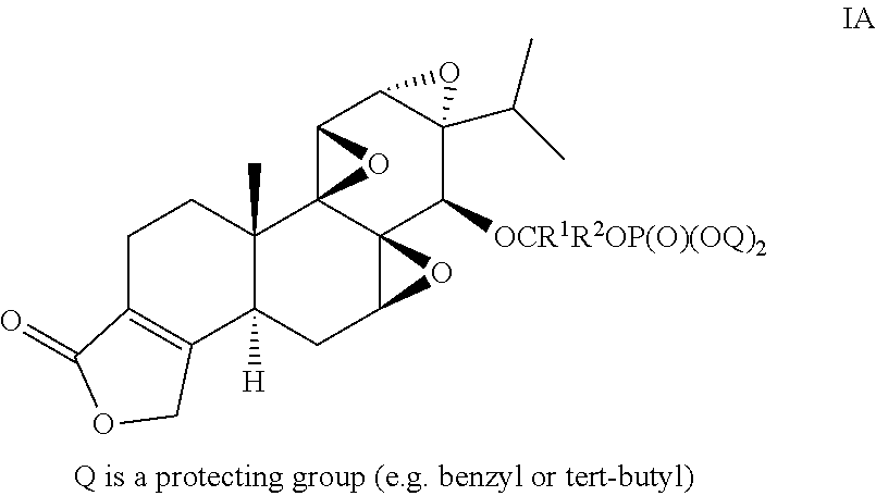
C1C2=C(C3([H])C(C)(C1)C14C5(C(C3)O5)C([OCR1R2OP(O)(OQ)2])C3(C(C)C)C(C1O4)O3)COC2=O
